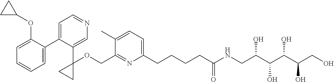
C1=C(OC2CC2)C(C2=CC=NC=C2C2(OCC3=NC(CCCCC(NCC(C(O)C(C(CO)O)O)O)=O)=CC=C3C)CC2)=CC=C1
